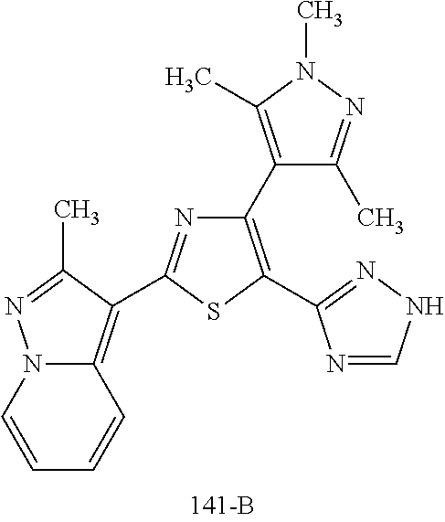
C1(C2=C(C)N(C)N=C2C)=C(C2=NNC=N2)SC(C2=C3C=CC=CN3N=C2C)=N1
